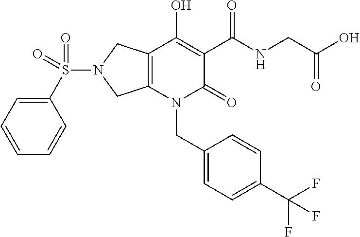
C12=C(N(CC3=CC=C(C(F)(F)F)C=C3)C(=O)C(C(NCC(O)=O)=O)=C1O)CN(S(C1=CC=CC=C1)(=O)=O)C2
